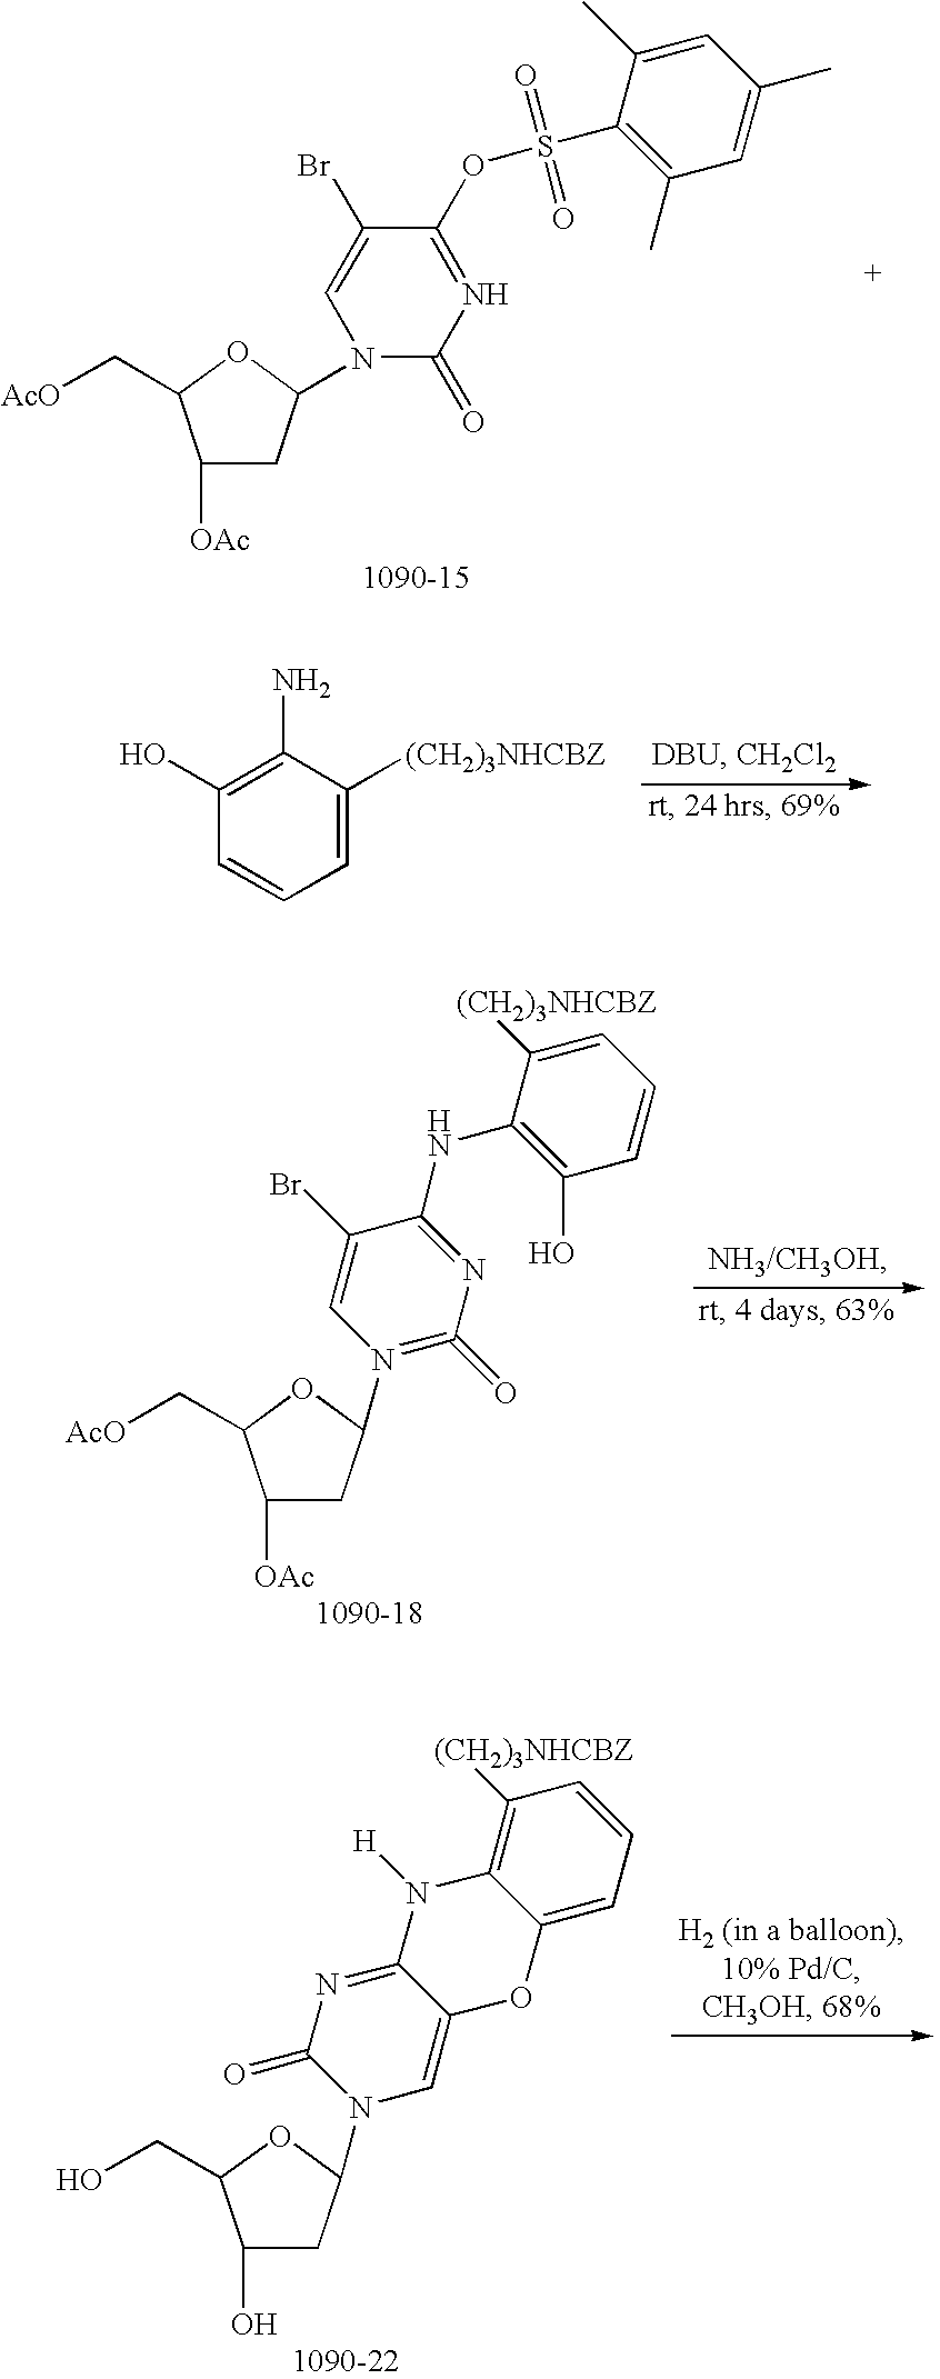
C1([OAc])CC(N2C(=O)N=C(OS(C3=C(C)C=C(C)C=C3C)(=O)=O)C(Br)=C2)OC1C[AcO].C1(O)=C(N)C([(CH2)3NHCBZ])=CC=C1.C1([OAc])CC(N2=C(=O)N=C(NC3=C(O)C=CC=C3[(CH2)3NHCBZ])C(Br)=C2)OC1C[AcO].C1(O)CC(N2C=C3C(=NC2=O)N([H])C2=C([(CH2)3NHCBZ])C=CC=C2O3)OC1CO
